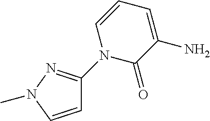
C1=CN(C)N=C1N1C(=O)C(N)=CC=C1
